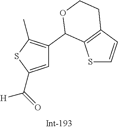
C1=C(C(=O)[H])SC(C)=C1C1C2=C(C=CS2)CCO1
